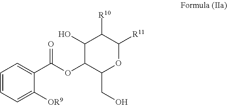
C1=CC=C([OR9])C(C(OC2C(CO)OC([R11])C([R10])C2O)=O)=C1
